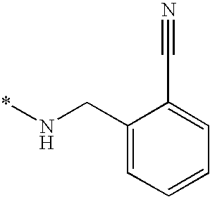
C1(CN*)=CC=CC=C1C#N
